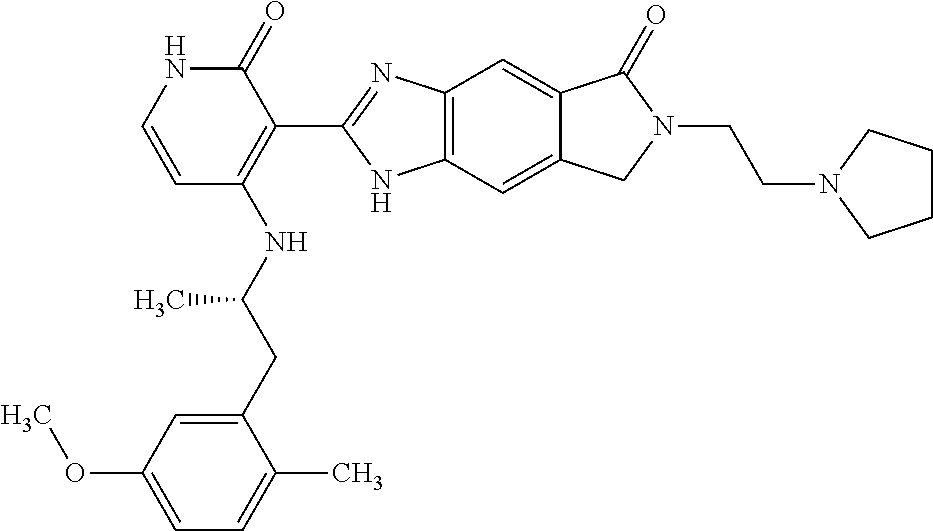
C12=C(C=C3C(=C1)C(=O)N(CCN1CCCC1)C3)NC(C1=C(NC(CC3=CC(OC)=CC=C3C)C)C=CNC1=O)=N2
